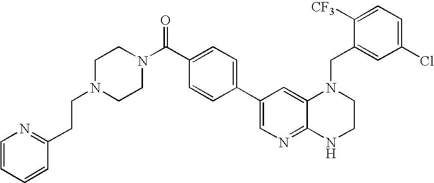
C1=C(C(N2CCN(CCC3=NC=CC=C3)CC2)=O)C=CC(C2=CN=C3C(=C2)N(CC2=CC(Cl)=CC=C2[CF3])CCN3)=C1
